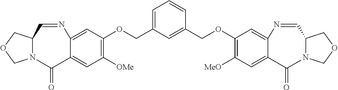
C12=CC(OCC3=CC=CC(COC4=C([MeO])C=C5C(=C4)N=CC4N(C5=O)COC4)=C3)=C([OMe])C=C1C(=O)N1C(C=N2)COC1
